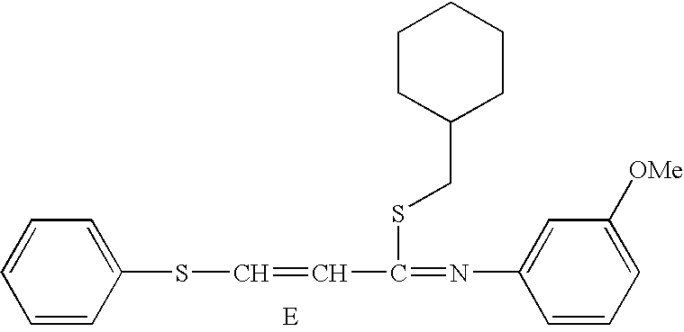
C1=CC(SC=CC(=NC2=CC([OMe])=CC=C2)SCC2CCCCC2)=CC=C1
